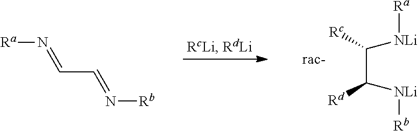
[Ra][NLi]C(C([NLi][Rb])[Rd])[Rc].[Ra]N=CC=N[Rb]
